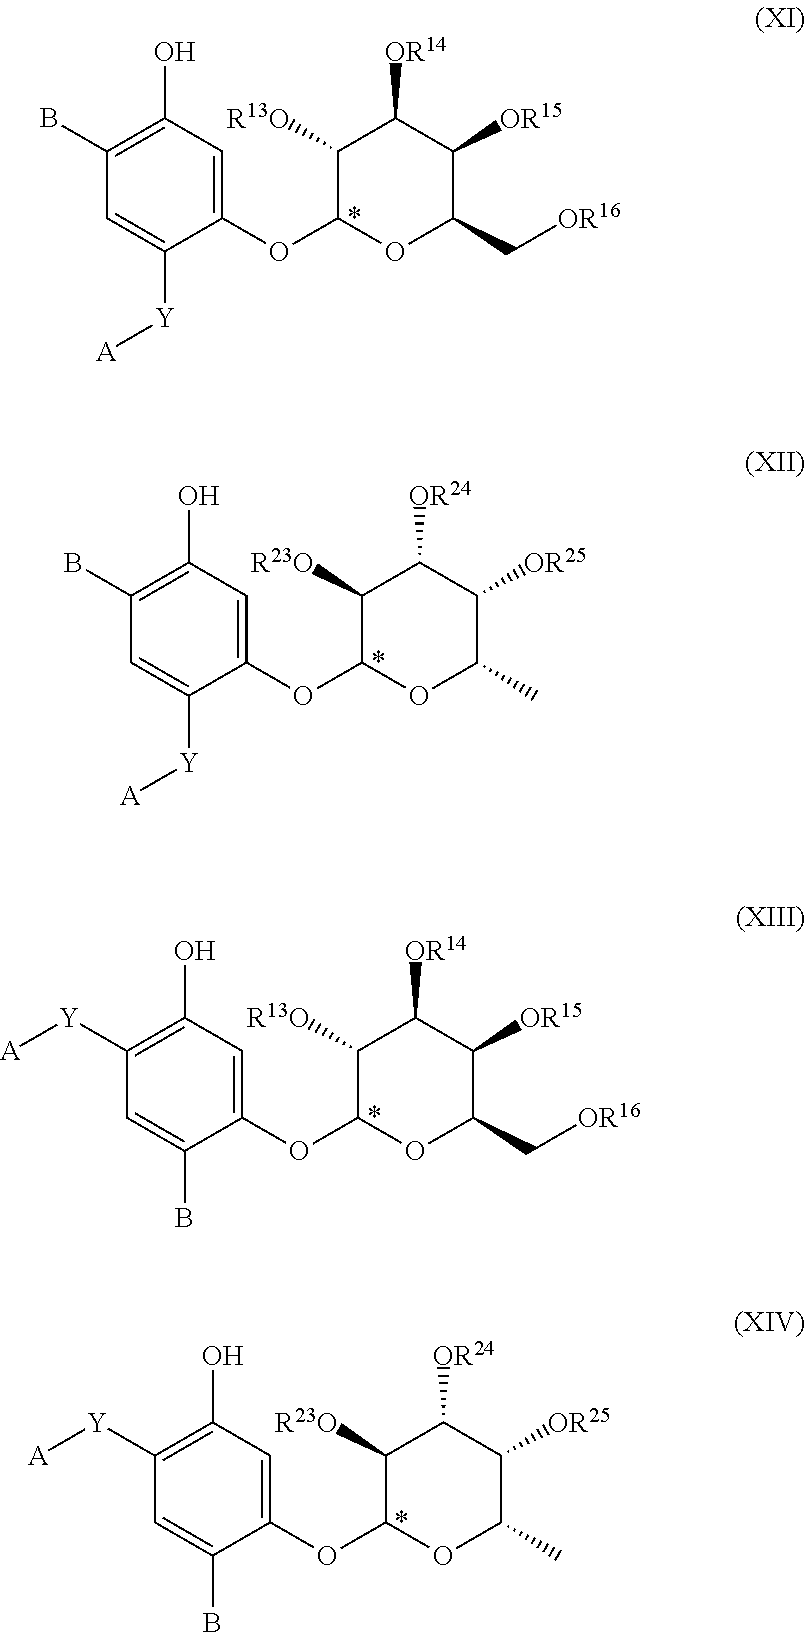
C1(B)=C(O)C=C(OC2OC(C[OR16])C([OR15])C([OR14])C2[R13O])C([Y][A])=C1.C1(B)=C(O)C=C(OC2OC(C)C([OR25])C([OR24])C2[R23O])C([Y][A])=C1.C1([Y][A])=C(O)C=C(OC2OC(C[OR16])C([OR15])C([OR14])C2[R13O])C(B)=C1.C1([Y][A])=C(O)C=C(OC2OC(C)C([OR25])C([OR24])C2[R23O])C(B)=C1
